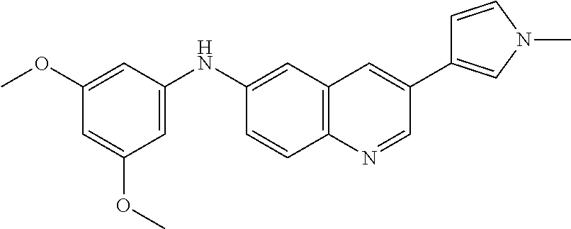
COC1=CC(NC2=CC3=C(C=C2)N=CC(C2=CN(C)C=C2)=C3)=CC(OC)=C1
